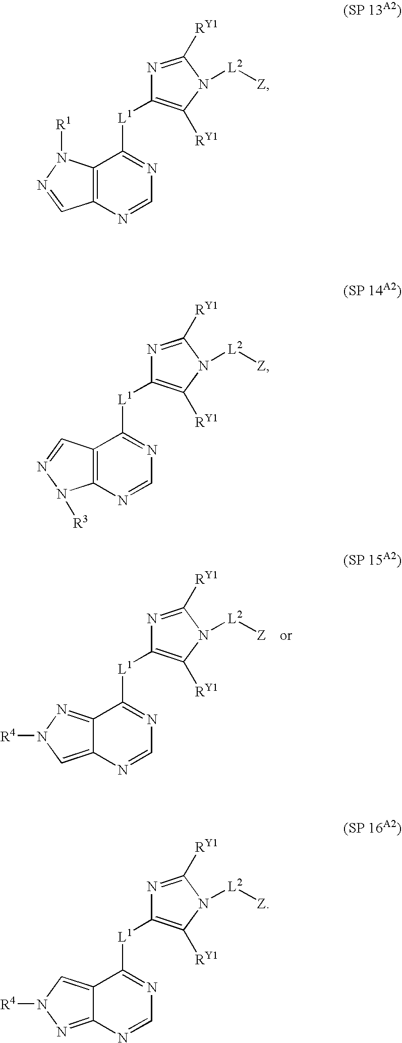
C12=C(N=CN=C1[L1]C1=C([RY1])N([L2][Z])C([RY1])=N1)C=NN2[R1].C12=C(N=CN=C1[L1]C1=C([RY1])N([L2][Z])C([RY1])=N1)N([R3])N=C2.C12=NN([R4])C=C1N=CN=C2[L1]C1=C([RY1])N([L2][Z])C([RY1])=N1.C12=CN([R4])N=C1N=CN=C2[L1]C1=C([RY1])N([L2][Z])C([RY1])=N1
